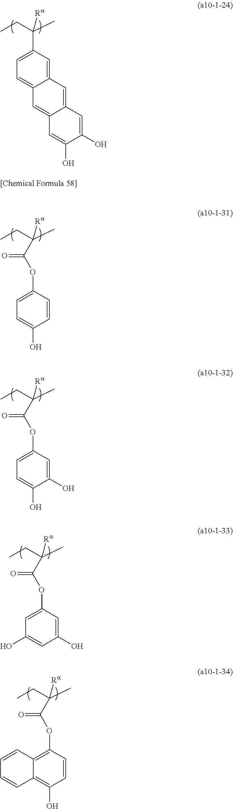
C1(C(CC)(C)[Ra])=CC=C2C(=C1)C=C1C(=C2)C=C(O)C(O)=C1.C(C(CC)(C)[Ra])(OC1=CC=C(O)C=C1)=O.C(C(CC)(C)[Ra])(OC1=CC=C(O)C(O)=C1)=O.C(C(CC)(C)[Ra])(OC1=CC(O)=CC(O)=C1)=O.C(C(CC)(C)[Ra])(OC1=C2C(=C(O)C=C1)C=CC=C2)=O
